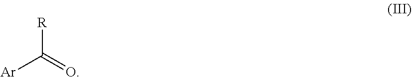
[Ar]C(=O)[R]
